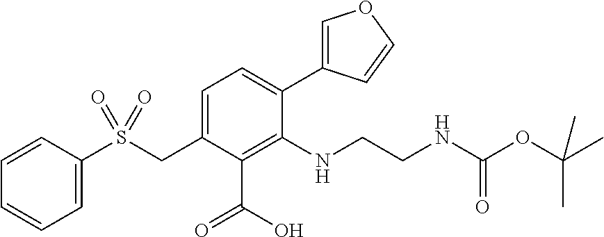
C1=CC(S(CC2=CC=C(C3=COC=C3)C(NCCNC(OC(C)(C)C)=O)=C2C(O)=O)(=O)=O)=CC=C1
